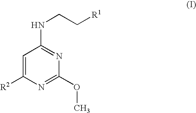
C1=C([R2])N=C(OC)N=C1NCC[R1]
